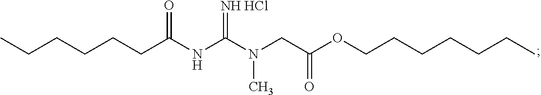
CCCCCCC(NC(N(CC(OCCCCCCC)=O)C)=[NH HCl])=O
